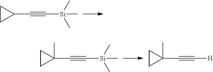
C1CC1C#C[Si](C)(C)C.C1CC1(C#C[Si](C)(C)C)C.C1CC1(C#C[H])C
